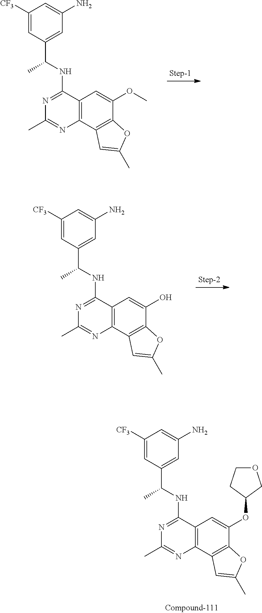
N1=C(NC(C2=CC(N)=CC([CF3])=C2)C)C2=C(N=C1C)C1=C(C(OC)=C2)OC(C)=C1.N1=C(NC(C2=CC(N)=CC([CF3])=C2)C)C2=C(N=C1C)C1=C(C(O)=C2)OC(C)=C1.N1=C(NC(C2=CC(N)=CC([CF3])=C2)C)C2=C(N=C1C)C1=C(C(OC3COCC3)=C2)OC(C)=C1
